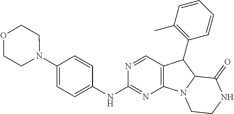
C1(N2CCOCC2)=CC=C(NC2=NC3=C(C=N2)C(C2=C(C)C=CC=C2)C2N3CCNC2=O)C=C1
